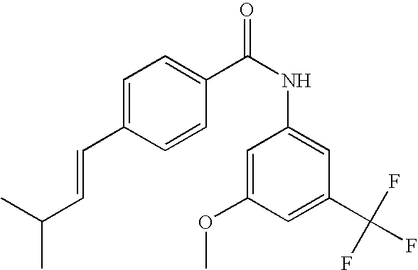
C1=C(C=CC(C)C)C=CC(C(NC2=CC(C(F)(F)F)=CC(OC)=C2)=O)=C1
